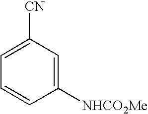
C1=C([CN])C=C([NHCO2Me])C=C1
